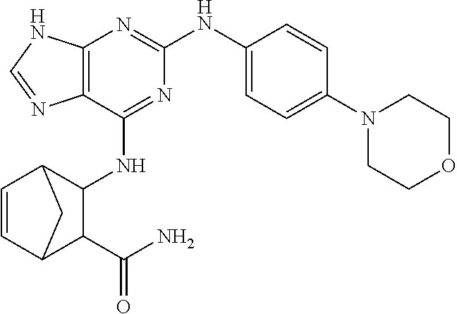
C12=C(C(NC3C4C=CC(C3C(N)=O)C4)=NC(NC3=CC=C(N4CCOCC4)C=C3)=N1)N=CN2
